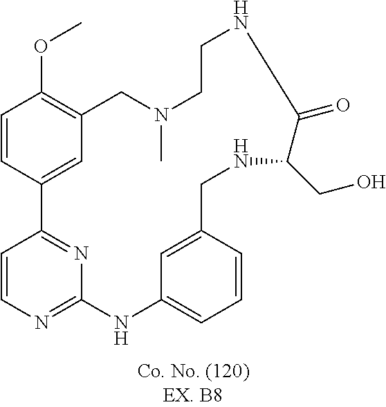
C1=CC2=NC(=N1)NC1=CC=CC(=C1)CNC(CO)C(=O)NCCN(C)CC1=C(OC)C=CC2=C1
